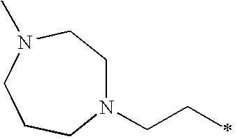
N1(CCC)CCN(C)CCC1
